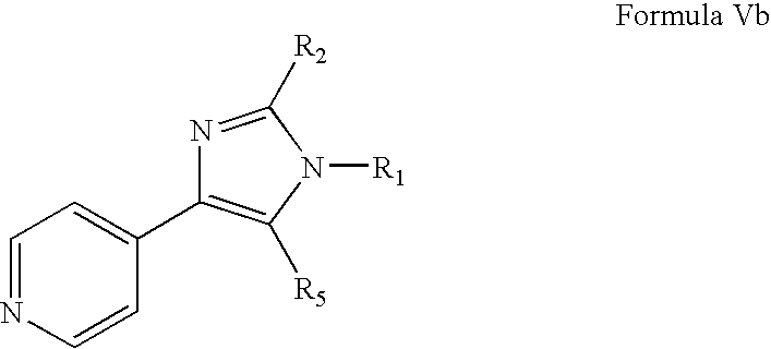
N1=C([R2])N([R1])C([R5])=C1C1=CC=NC=C1
